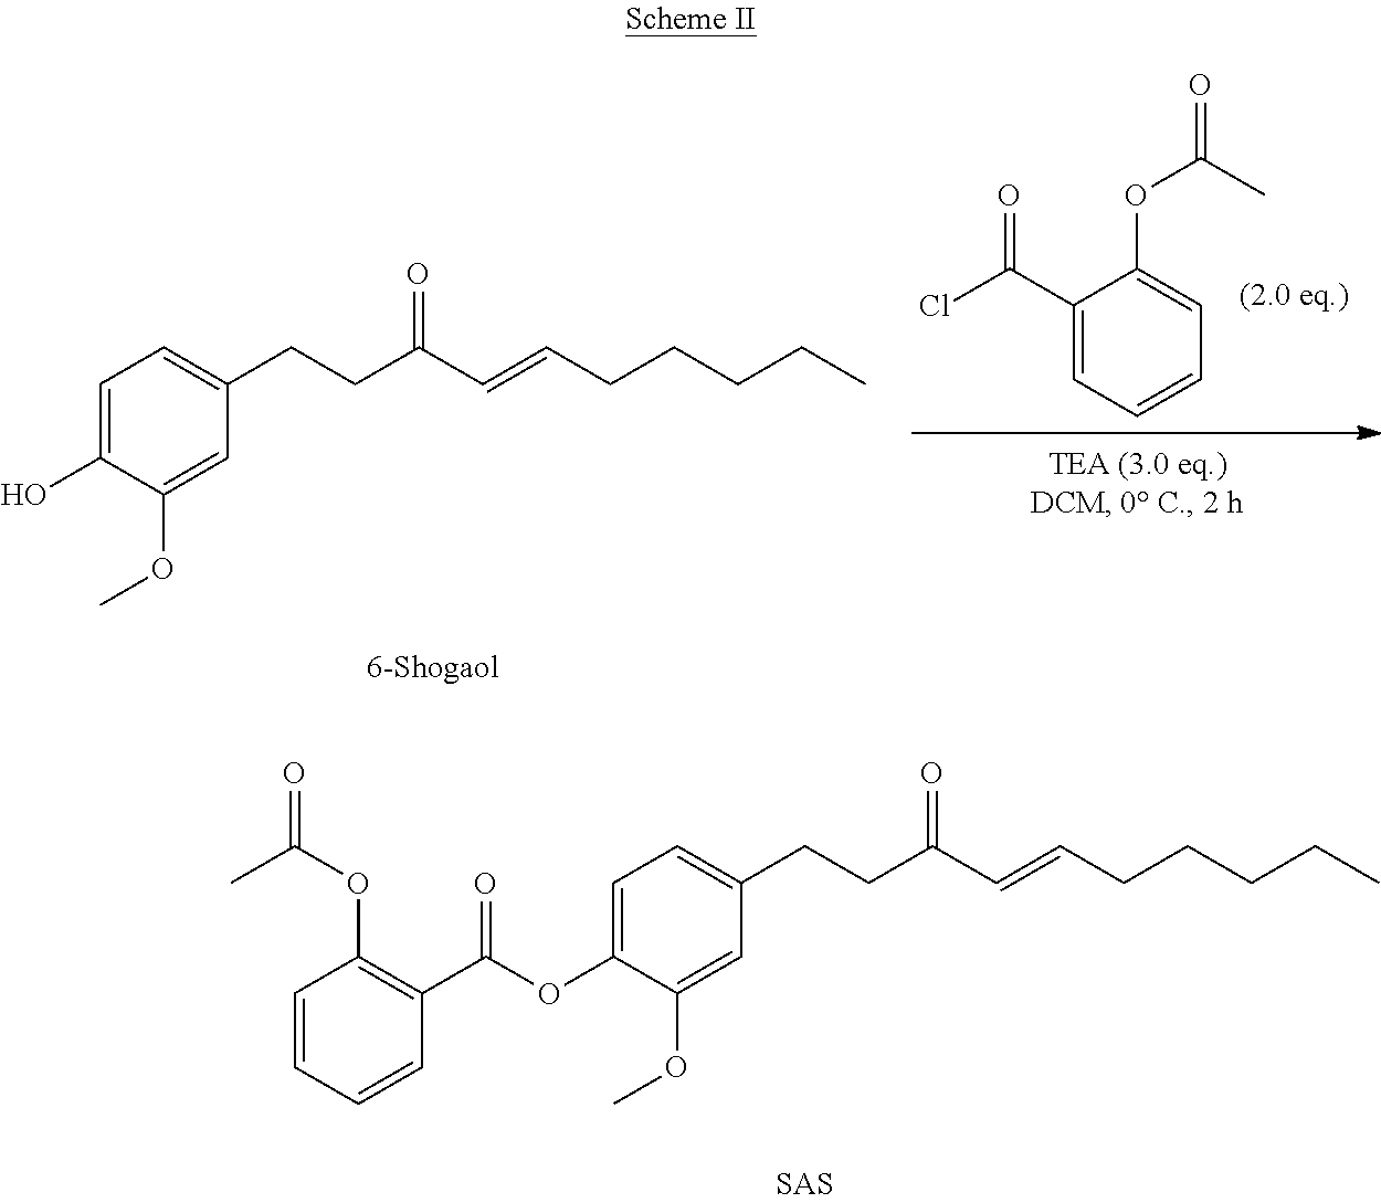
OC1=CC=C(CCC(C=CCCCCC)=O)C=C1OC.O(C(=O)C)C1=CC=CC=C1C(Cl)=O.C1=CC=CC(C(OC2=CC=C(CCC(C=CCCCCC)=O)C=C2OC)=O)=C1OC(=O)C
